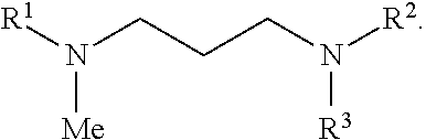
[R1]N(CCCN([R2])[R3])[Me]
